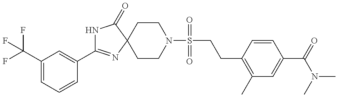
N1C(C2=CC(C(F)(F)F)=CC=C2)=NC2(C1=O)CCN(S(CCC1=C(C)C=C(C(N(C)C)=O)C=C1)(=O)=O)CC2
